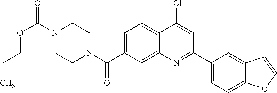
N1(C(OCCC)=O)CCN(C(=O)C2=CC=C3C(=C2)N=C(C2=CC=C4C(=C2)C=CO4)C=C3Cl)CC1
